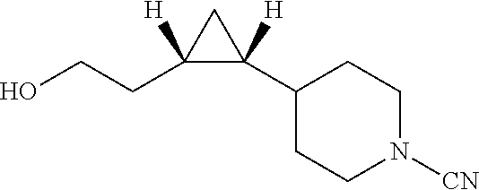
C1(C2([H])C(CCO)([H])C2)CCN([CN])CC1
